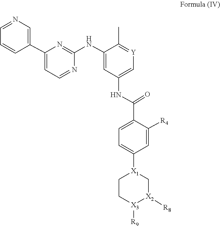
[X2]1([R8])C[X1](C2=CC=C(C(NC3=C[Y]=C(C)C(NC4=NC(C5=CN=CC=C5)=CC=N4)=C3)=O)C([R4])=C2)CC[X3]1[R9]
